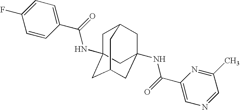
C1C2(NC(C3=CC=C(F)C=C3)=O)CC3CC(NC(C4=CN=CC(C)=N4)=O)(CC1C3)C2
